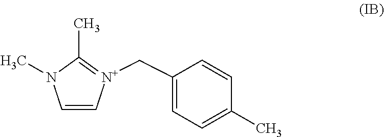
C1=C[N+](CC2=CC=C(C)C=C2)=C(C)N1C
